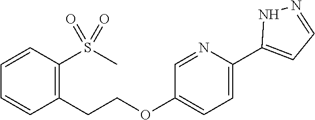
C1=C(C2=CC=NN2)N=CC(OCCC2=C(S(C)(=O)=O)C=CC=C2)=C1
